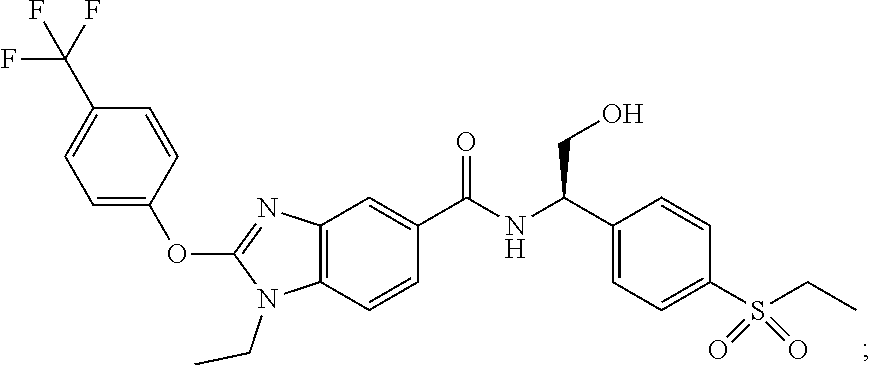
C12=C(N(CC)C(OC3=CC=C(C(F)(F)F)C=C3)=N1)C=CC(C(NC(C1=CC=C(S(CC)(=O)=O)C=C1)CO)=O)=C2
